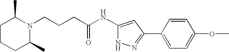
C(CCC(NC1=CC(C2=CC=C(OC)C=C2)=NN1)=O)N1C(C)CCCC1C
